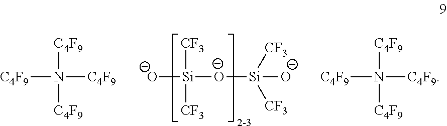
[O-][Si]([O-][Si]([CF3])([CF3])[O-])([CF3])[CF3].[C4F9]N([C4F9])([C4F9])[C4F9].[C4F9]N([C4F9])([C4F9])[C4F9]
